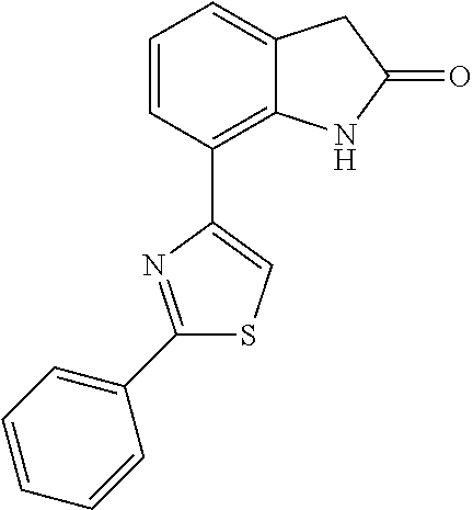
C1=CC(C2=CSC(C3=CC=CC=C3)=N2)=C2C(=C1)CC(=O)N2
